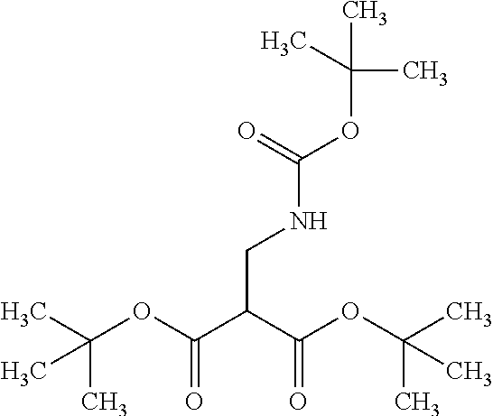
O=C(C(CNC(=O)OC(C)(C)C)C(=O)OC(C)(C)C)OC(C)(C)C
